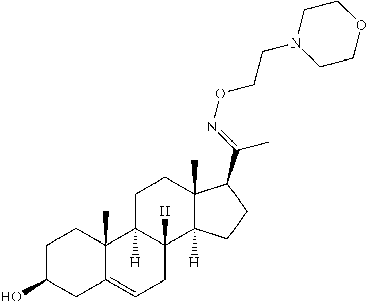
C1C(O)CC2=CCC3([H])C([H])(C2(C)C1)CCC1(C)C3([H])CCC1C(=NOCCN1CCOCC1)C
